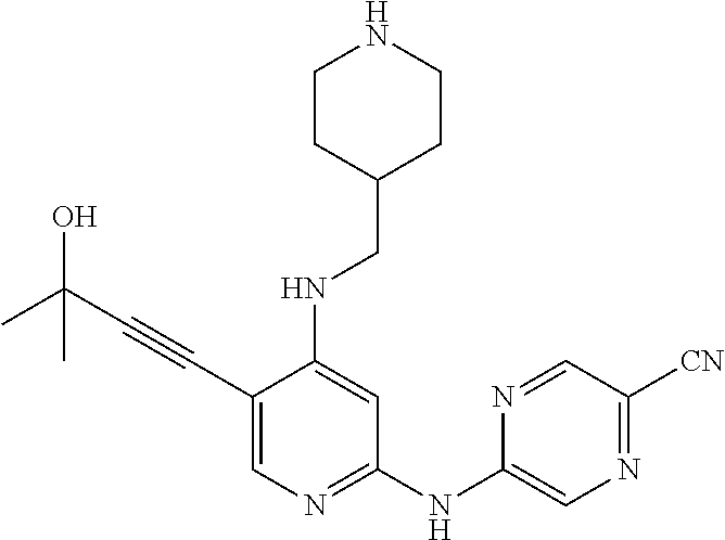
C1(C#CC(O)(C)C)=CN=C(NC2=CN=C([CN])C=N2)C=C1NCC1CCNCC1
